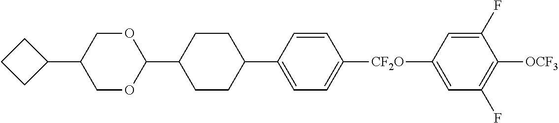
C1(C2OCC(C3CCC3)CO2)CCC(C2=CC=C([CF2O]C3=CC(F)=C([OCF3])C(F)=C3)C=C2)CC1
